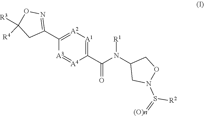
C1(C(N(C2CN(S(=[(O)n])[R2])OC2)[R1])=O)=[A1][A2]=C(C2=NOC([R3])([R4])C2)[A3]=[A4]1
